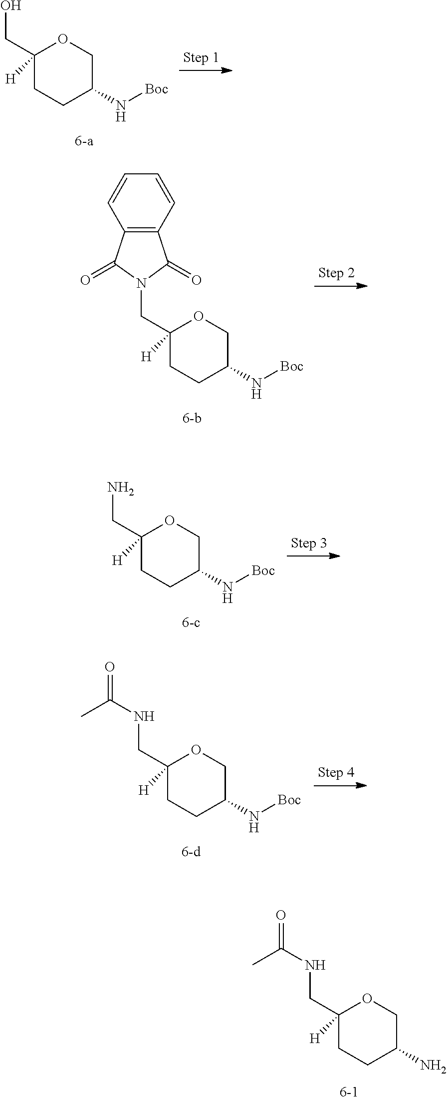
C1(CNC(=O)C)([H])CCC(N)CO1.C1(CO)([H])CCC(N[Boc])CO1.C1(CN2C(=O)C3=C(C2=O)C=CC=C3)([H])CCC(N[Boc])CO1.C1(CN)([H])CCC(N[Boc])CO1.C1(CNC(=O)C)([H])CCC(N[Boc])CO1
